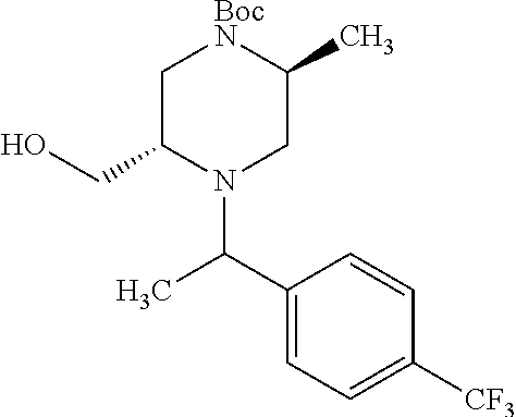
C1=C(C(C)N2CC(C)[BocN]CC2CO)C=CC([CF3])=C1
